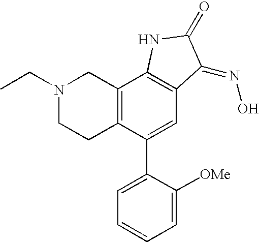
C12=C(C(C3=CC=CC=C3[OMe])=CC3=C1NC(=O)C3=NO)CCN(CC)C2
